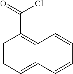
C1=CC=C2C(=C1C(=O)Cl)C=CC=C2
